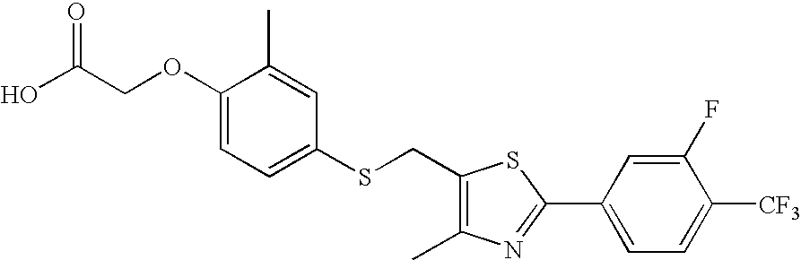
OC(COC1=CC=C(SCC2=C(C)N=C(C3=CC=C([CF3])C(F)=C3)S2)C=C1C)=O
